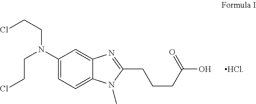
C12=CC(N(CCCl)CCCl)=CC=C1N(C)C(CCCC(O)=O)=N2.[HCl]
